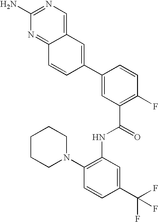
C1(N)=NC=C2C(=N1)C=CC(C1=CC(C(=O)NC3=C(N4CCCCC4)C=CC(C(F)(F)F)=C3)=C(F)C=C1)=C2
